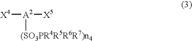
[X4][A2]([X5])[(SO3PR4R5R6R7)n4]
